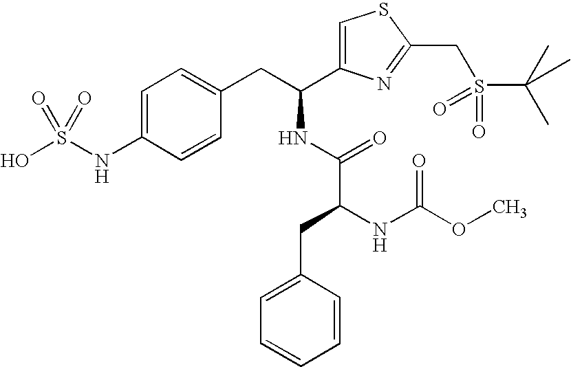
C1=C(NS(O)(=O)=O)C=CC(CC(C2=CSC(CS(C(C)(C)C)(=O)=O)=N2)NC(=O)C(NC(OC)=O)CC2=CC=CC=C2)=C1
